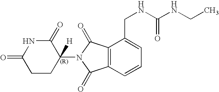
C1(=O)CCC(N2C(=O)C3=C(C2=O)C(CNC(NCC)=O)=CC=C3)([H])C(=O)N1
